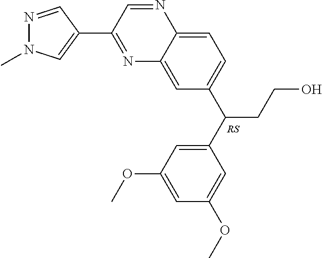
N1=C(C2=CN(C)N=C2)C=NC2=CC=C(C(CCO)C3=CC(OC)=CC(OC)=C3)C=C12
